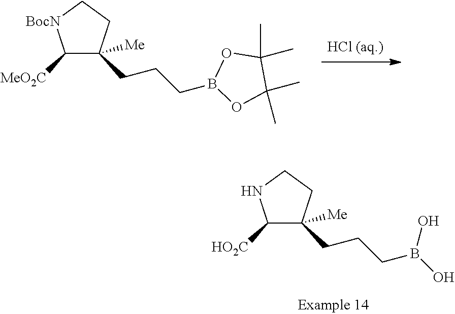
C1([HO2C])C(CCCB(O)O)([Me])CCN1.[HCl (aq.)].C1([MeO2C])C(CCCB2OC(C)(C)C(C)(C)O2)([Me])CC[BocN]1
